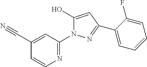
C1(O)=CC(C2=CC=CC=C2F)=NN1C1=NC=CC(C#N)=C1
